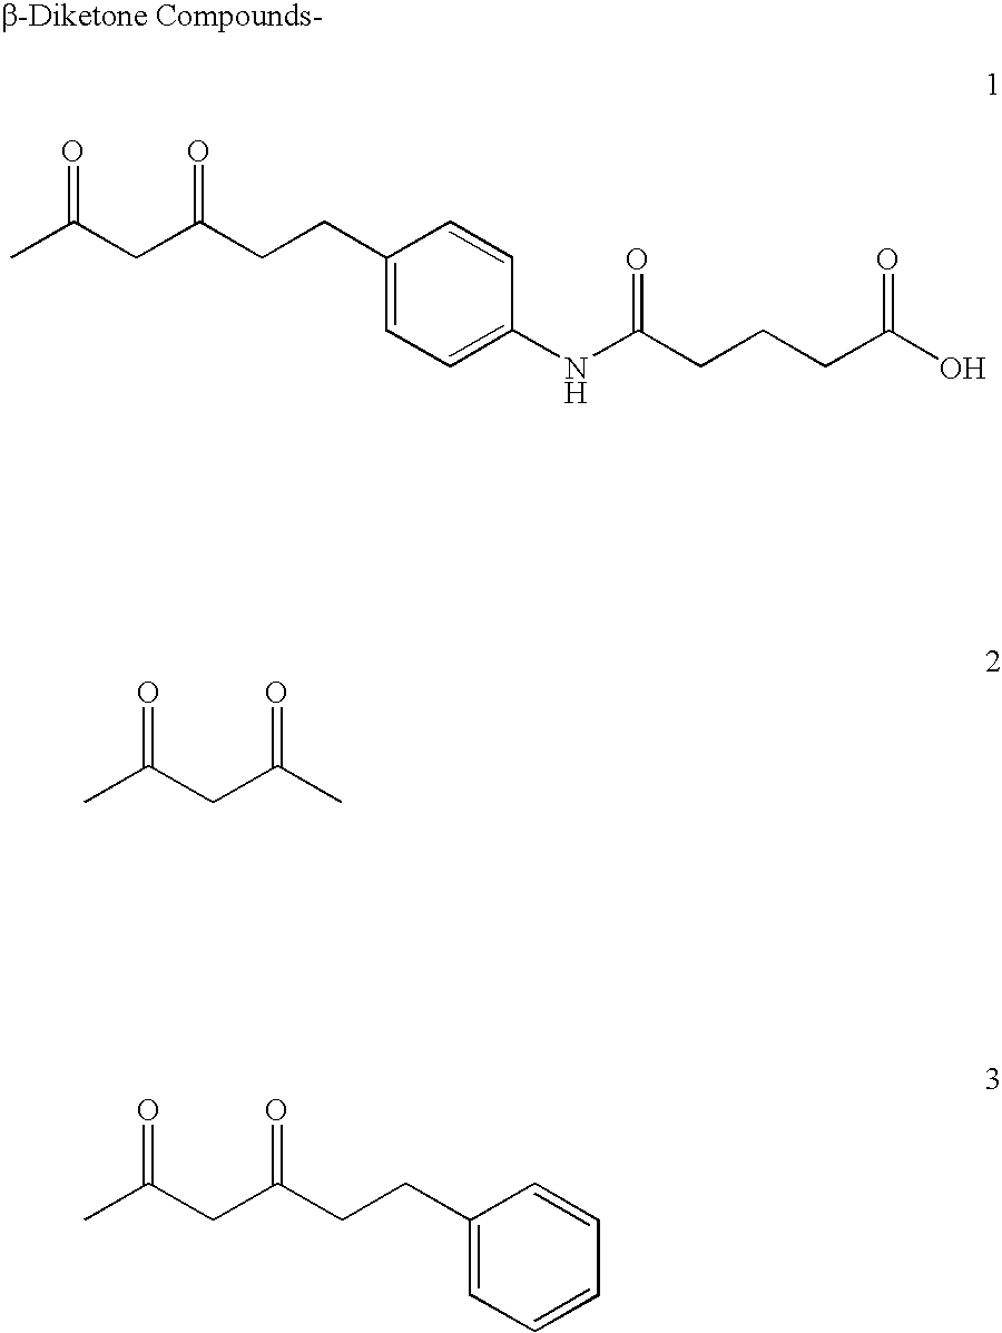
CC(CC(CCC1=CC=C(NC(CCCC(O)=O)=O)C=C1)=O)=O.CC(CC(C)=O)=O.CC(CC(CCC1=CC=CC=C1)=O)=O
